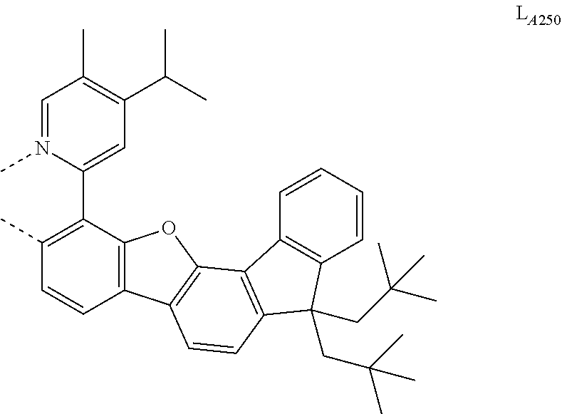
C1=N(C)C(C2=C(C)C=CC3=C2OC2=C3C=CC3=C2C2=C(C3(CC(C)(C)C)CC(C)(C)C)C=CC=C2)=CC(C(C)C)=C1C
